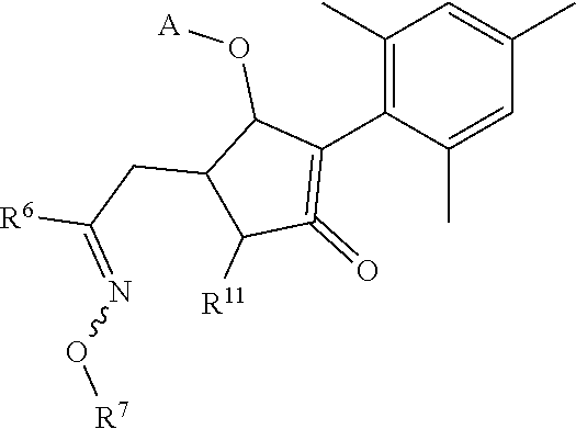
C1(C)=C(C2=C(=O)C([R11])C(CC([R6])=NO[R7])C2O[A])C(C)=CC(C)=C1
